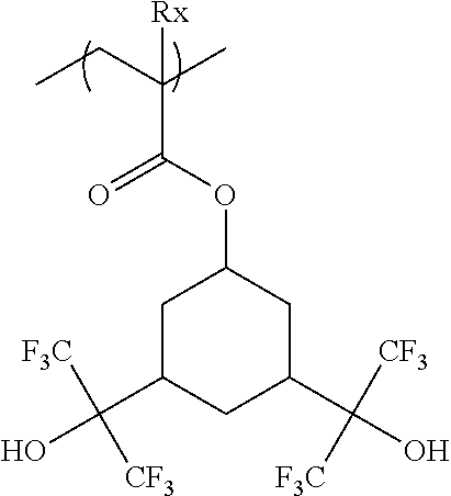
CCC(C)(C(OC1CC(C(O)([F3C])[CF3])CC(C(O)([CF3])[F3C])C1)=O)[Rx]
